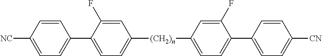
[NC]C1=CC=C(C2=CC=C([(CH2)n]C3=CC=C(C4=CC=C([CN])C=C4)C(F)=C3)C=C2F)C=C1
